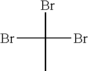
BrC(C)(Br)Br
